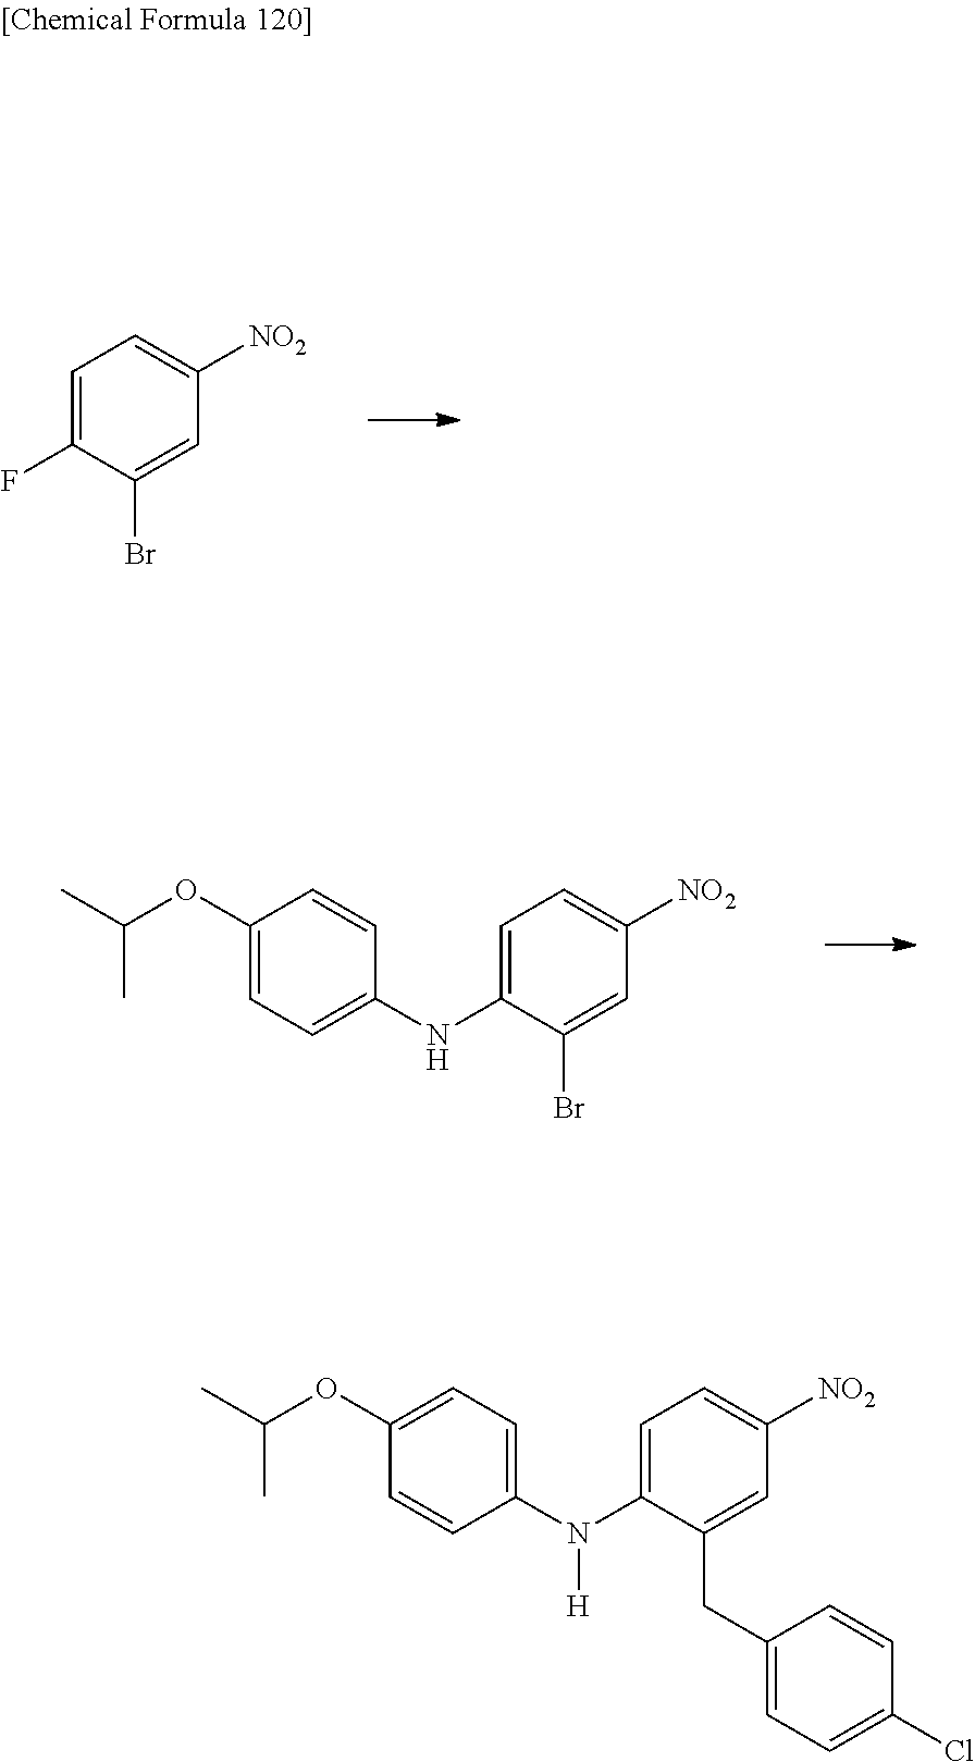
C1=C(F)C(Br)=CC([NO2])=C1.C1(OC(C)C)=CC=C(NC2=CC=C([NO2])C=C2Br)C=C1.C1(OC(C)C)=CC=C(N(C2=CC=C([NO2])C=C2CC2=CC=C(Cl)C=C2)[H])C=C1
